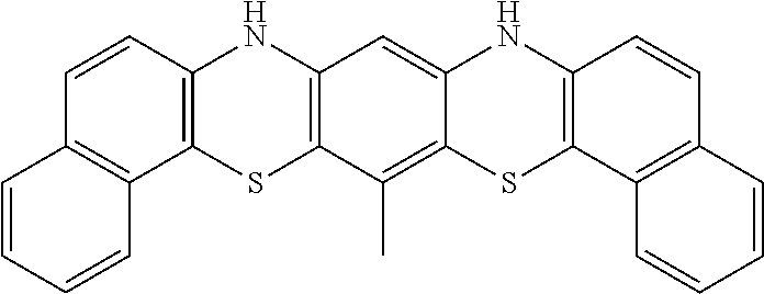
C1(C)=C2C(=CC3=C1SC1=C(N3)C=CC3=C1C=CC=C3)NC1=C(S2)C2=C(C=C1)C=CC=C2
